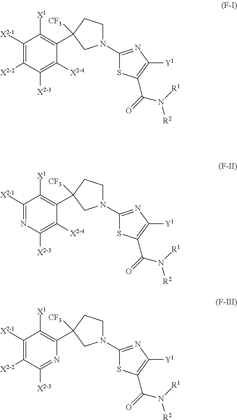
C1(C2([CF3])CCN(C3=NC([Y1])=C(C(=O)N([R1])[R2])S3)C2)=C([X1])C([X2-1])=C([X2-2])C([X2-3])=C1[X2-4].C1(C2([CF3])CCN(C3=NC([Y1])=C(C(=O)N([R1])[R2])S3)C2)=C([X1])C([X2-1])=NC([X2-3])=C1[X2-4].C1(C2([CF3])CCN(C3=NC([Y1])=C(C(=O)N([R1])[R2])S3)C2)=C([X1])C([X2-1])=C([X2-2])C([X2-3])=N1
